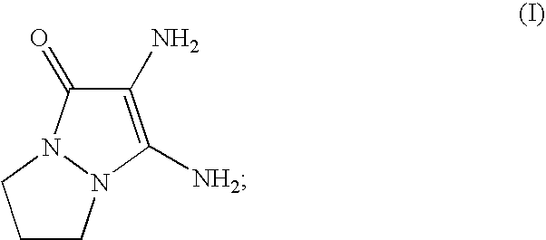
C1CN2N(C1)C(=O)C(N)=C2[NH2]
